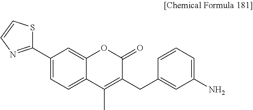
C1(C2=CC=C3C(=C2)OC(=O)C(CC2=CC(N)=CC=C2)=C3C)=NC=CS1
